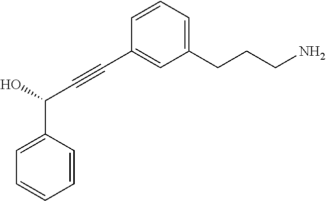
C1(CCCN)=CC=CC(C#CC(O)C2=CC=CC=C2)=C1
